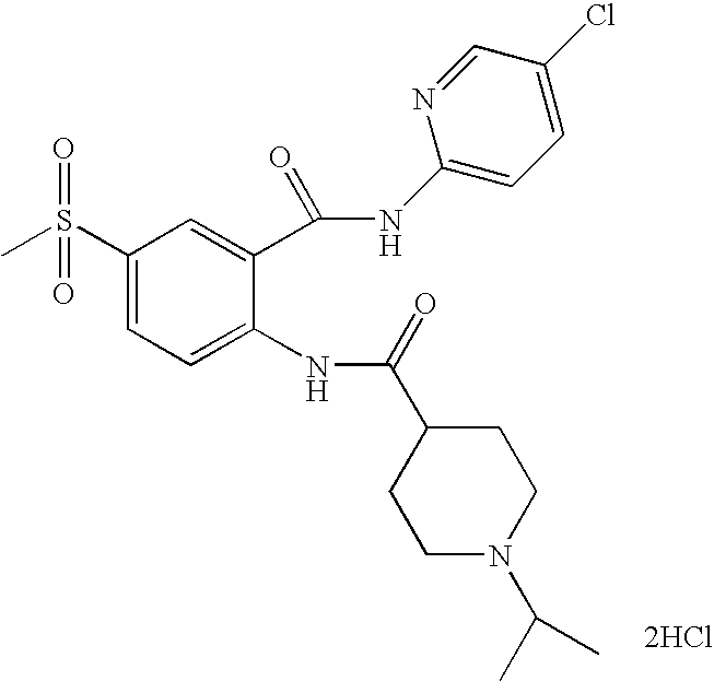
C1(S(C)(=O)=O)=CC=C(NC(C2CCN(C(C)C)CC2)=O)C(C(NC2=CC=C(Cl)C=N2)=O)=C1.[2HCl]
